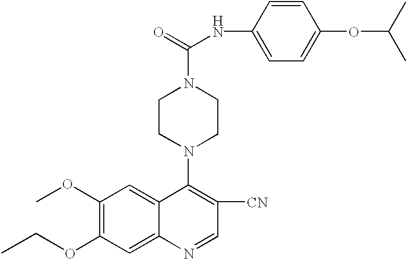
O(C1=C(OC)C=C2C(=C1)N=CC([CN])=C2N1CCN(C(=O)NC2=CC=C(OC(C)C)C=C2)CC1)CC
